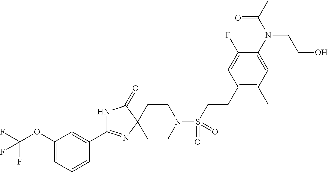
N1C(C2=CC(OC(F)(F)F)=CC=C2)=NC2(C1=O)CCN(S(CCC1=C(C)C=C(N(C(C)=O)CCO)C(F)=C1)(=O)=O)CC2
